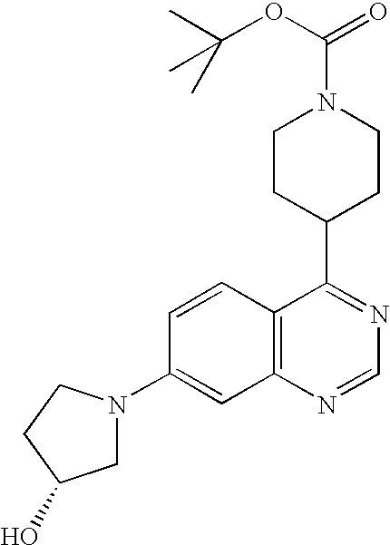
C12=C(N=CN=C1C1CCN(C(OC(C)(C)C)=O)CC1)C=C(N1CC(O)CC1)C=C2
